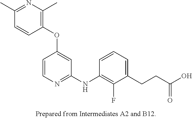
CC1=C(OC2=CC(NC3=C(F)C(CCC(O)=O)=CC=C3)=NC=C2)C=CC(C)=N1
